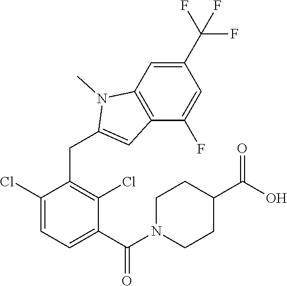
C1(CC2=CC3=C(N2C)C=C(C(F)(F)F)C=C3F)=C(Cl)C(C(=O)N2CCC(C(=O)O)CC2)=CC=C1Cl
